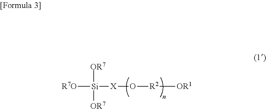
[R7O][Si]([OR7])([OR7])[X]O[R2][OR1]
